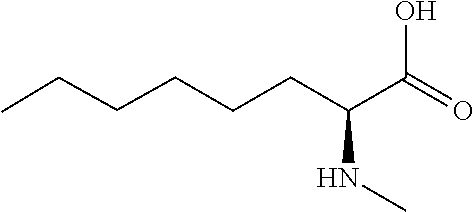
C(C(NC)C(O)=O)CCCCC
